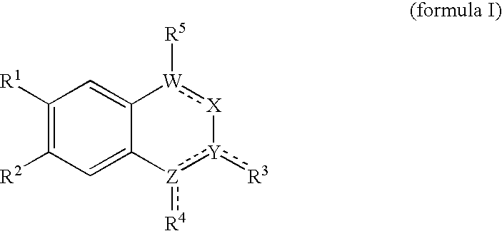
C1([R1])=C([R2])C=C2C(=C1)[W]([R5]):[X][Y](:[R3]):[Z]2:[R4]
